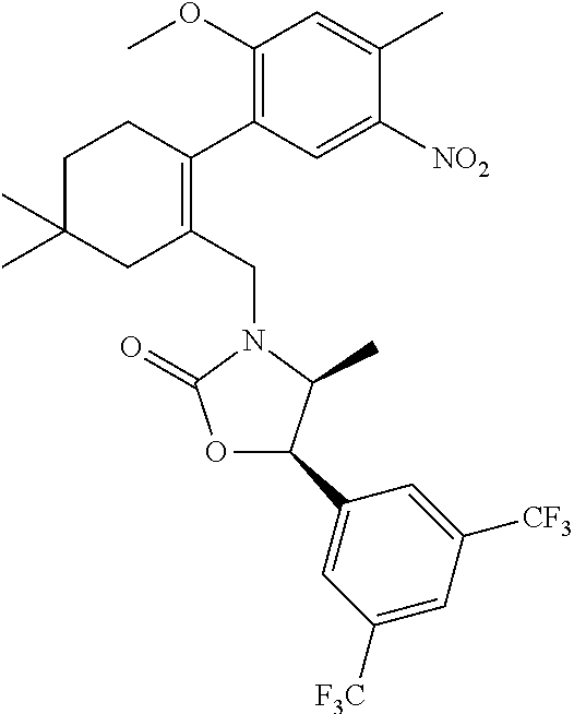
C1C(C)(C)CC(CN2C(=O)OC(C3=CC([F3C])=CC([CF3])=C3)C2C)=C(C2=C(OC)C=C(C)C([NO2])=C2)C1
